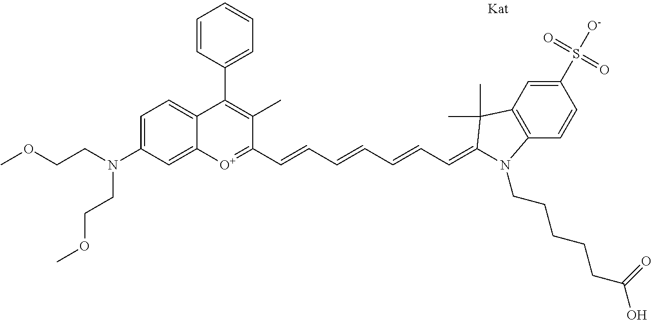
COCCN(CCOC)C1=CC=C2C(=C1)[O+]=C(C=CC=CC=CC=C1C(C)(C)C3=C(C=CC(S(=O)(=O)[O-])=C3)N1CCCCCC(O)=O)C(C)=C2C1=CC=CC=C1
